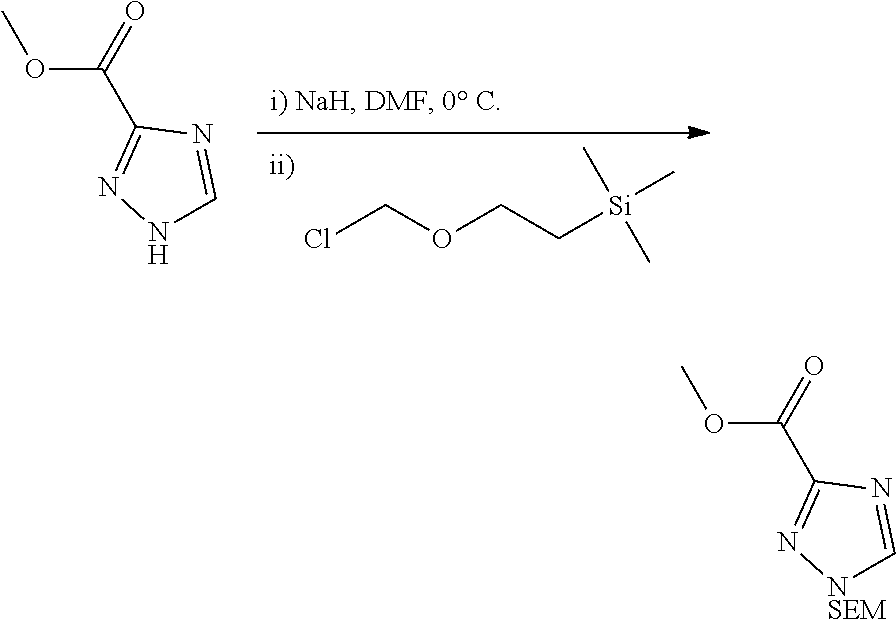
ClCOCC[Si](C)(C)C.COC(C1=NNC=N1)=O.COC(C1=N[NSEM]C=N1)=O
